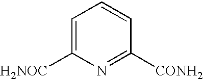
C1=C([H2NOC])N=C([CONH2])C=C1
